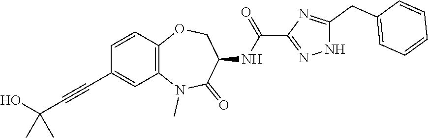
C1=C(C#CC(O)(C)C)C=CC2=C1N(C)C(=O)C(NC(C1=NNC(CC3=CC=CC=C3)=N1)=O)CO2
